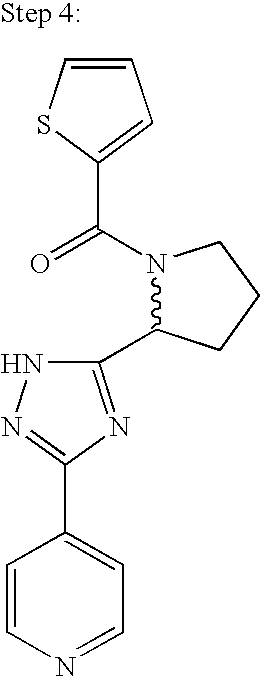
N1(C(=O)C2=CC=CS2)C(C2=NC(C3=CC=NC=C3)=NN2)CCC1
